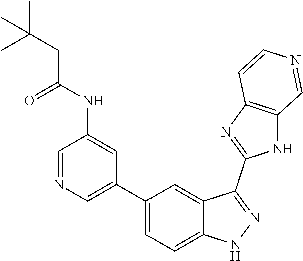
C1(C2=CN=CC(NC(CC(C)(C)C)=O)=C2)=CC=C2C(=C1)C(C1=NC3=C(N1)C=NC=C3)=NN2
